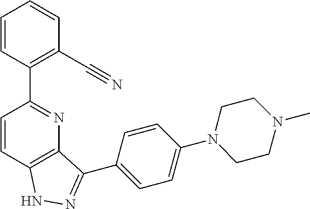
C1=CC(C2=NC3=C(C=C2)NN=C3C2=CC=C(N3CCN(C)CC3)C=C2)=C(C#N)C=C1
